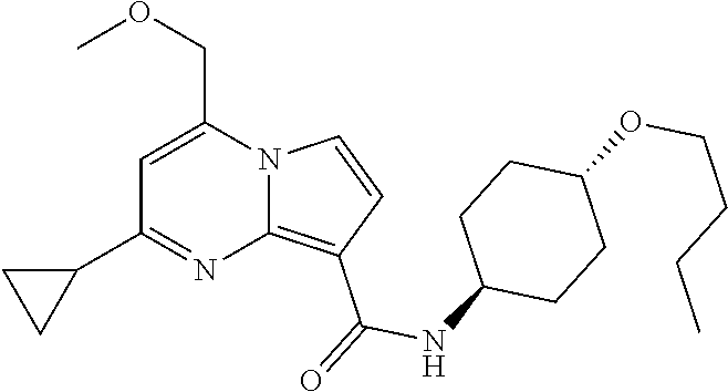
C1=C(COC)N2C(=C(C(=O)NC3CCC(OCCCC)CC3)C=C2)N=C1C1CC1
